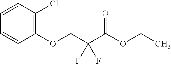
C1=CC(Cl)=C(OCC(C(OCC)=O)(F)F)C=C1
